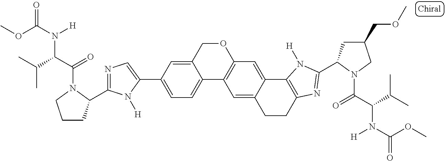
C12=CC=C(C3=CN=C(C4CCCN4C(C(C(C)C)N(C(OC)=O)[H])=O)N3[H])C=C1COC1=C2C=C2C(=C1)C1=C(CC2)N=C(C2CC(COC)CN2C(C(C(C)C)N(C(OC)=O)[H])=O)N1[H]
